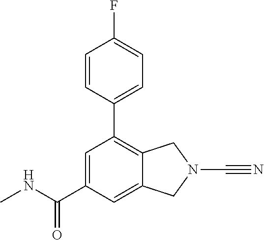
C1=CC(C2=C3C(=CC(C(NC)=O)=C2)CN(C#N)C3)=CC=C1F
